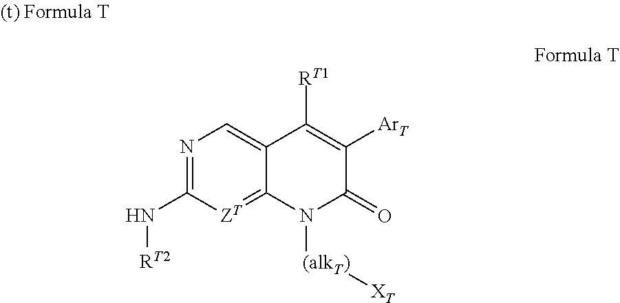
[RT2]NC1=NC=C2C(=[ZT]1)N([(alkT)][XT])C(=O)C([ArT])=C2[RT1]
